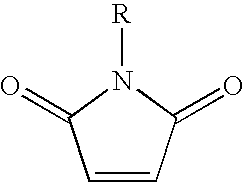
C1=CC(=O)N([R])C1=O
